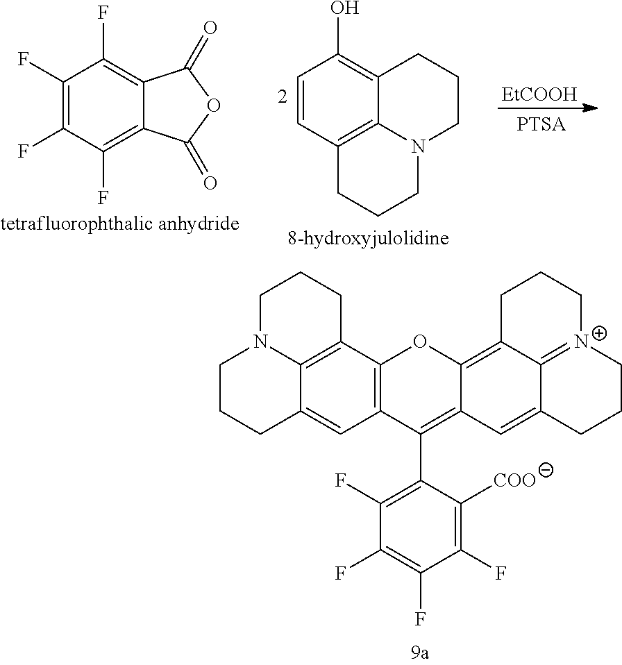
C12=C3C4=C(C=C1CCCN2CCC3)C(C1=C(F)C(F)=C(F)C(F)=C1[COO])=C1C(=C2C3=[N+](CCC2)CCCC3=C1)O4.[EtCOOH].C1=CC2=C3C(=C1O)CCCN3CCC2.C1(F)=C(F)C(F)=C2C(=C1F)C(=O)OC2=O
